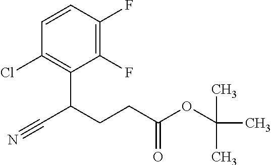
C1=CC(F)=C(F)C(C(CCC(OC(C)(C)C)=O)C#N)=C1Cl
